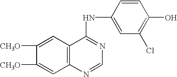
C1([CH3O])=CC2=C(C=C1[CH3O])C(NC1=CC(Cl)=C(O)C=C1)=NC=N2
